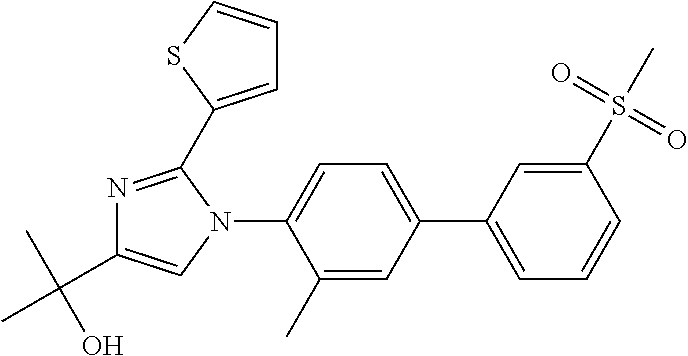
C1=CC(S(=O)(=O)C)=CC(C2=CC=C(N3C=C(C(C)(O)C)N=C3C3=CC=CS3)C(C)=C2)=C1
